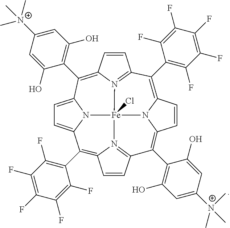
C1(C2=C(F)C(F)=C(F)C(F)=C2F)=C2N3C(=C(C4=C(O)C=C([N+](C)(C)C)C=C4O)C4=N5C(=C(C6=C(F)C(F)=C(F)C(F)=C6F)C6=CC=C7N6[Fe]35(Cl)N3=C1C=CC3=C7C1=C(O)C=C([N+](C)(C)C)C=C1O)C=C4)C=C2
